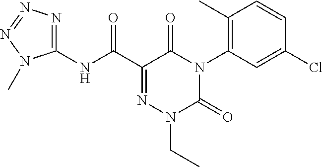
C1(NC(C2=NN(CC)C(=O)N(C3=C(C)C=CC(Cl)=C3)C2=O)=O)=NN=NN1C
